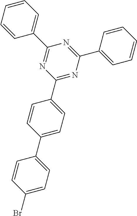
C1(Br)=CC=C(C2=CC=C(C3=NC(C4=CC=CC=C4)=NC(C4=CC=CC=C4)=N3)C=C2)C=C1
